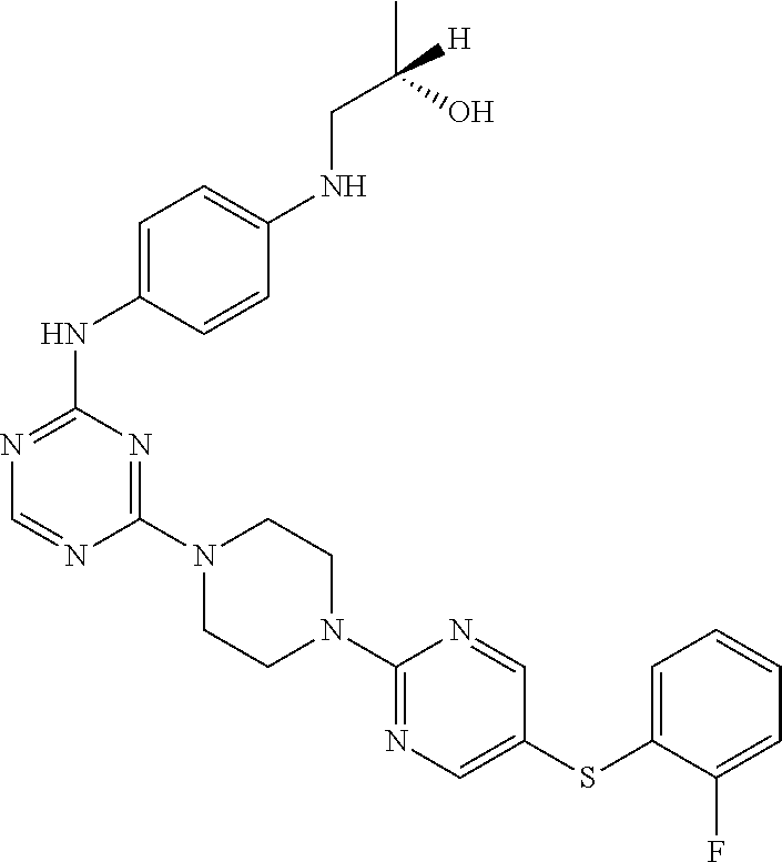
C1(N2CCN(C3=NC=C(SC4=CC=CC=C4F)C=N3)CC2)=NC(NC2=CC=C(NCC(C)(O)[H])C=C2)=NC=N1
